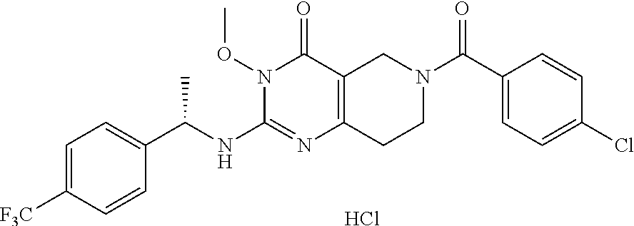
Cl.C1([F3C])=CC=C(C(NC2=NC3=C(C(=O)N2OC)CN(C(=O)C2=CC=C(Cl)C=C2)CC3)C)C=C1
